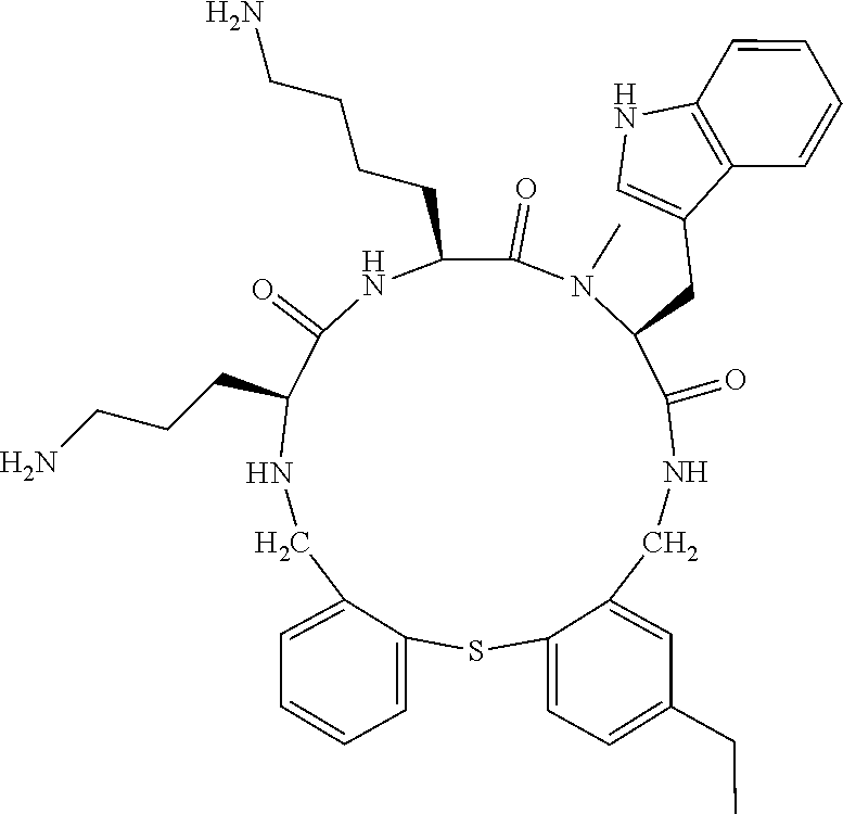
N1CC2=CC=CC=C2SC2=CC=C(CC)C=C2CNC(=O)C(CC2=CNC3=C2C=CC=C3)N(C)C(=O)C(CCCCN)NC(=O)C1CCCN
